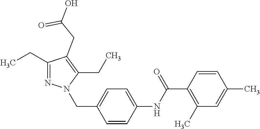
C1(CC)=NN(CC2=CC=C(NC(C3=C(C)C=C(C)C=C3)=O)C=C2)C(CC)=C1CC(=O)O
